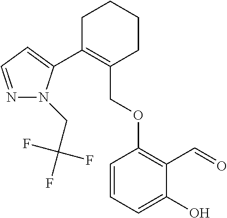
C1C(C2=CC=NN2CC(F)(F)F)=C(COC2=C(C=O)C(O)=CC=C2)CCC1
